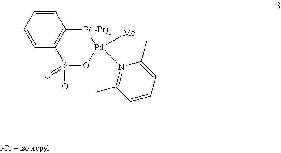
C1=CC=CC2=C1[P(i-Pr)2][Pd]([Me])(N1=C(C)C=CC=C1C)OS2(=O)=O
